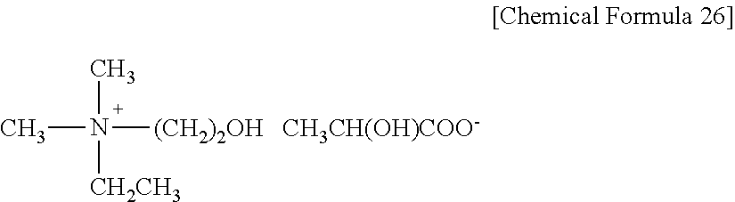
N(C)([CH2CH3])([(CH2)2OH])C.[CH3CH(OH)COO-]
